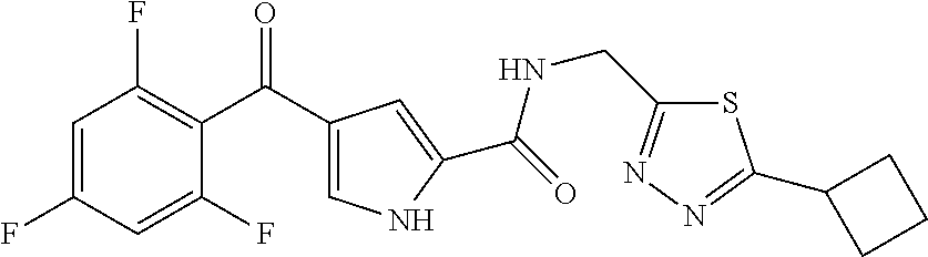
C1=C(F)C=C(F)C(C(C2=CNC(C(=O)NCC3=NN=C(C4CCC4)S3)=C2)=O)=C1F
